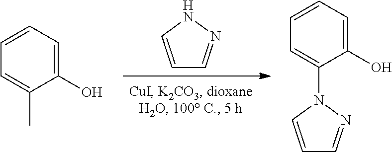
C1=CNN=C1.C1=C(C)C(O)=CC=C1.C1=C(N2N=CC=C2)C(O)=CC=C1
